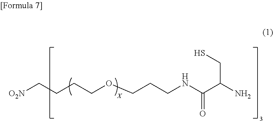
[O2N]CCCCOCCCNC(C(N)CS)=O
